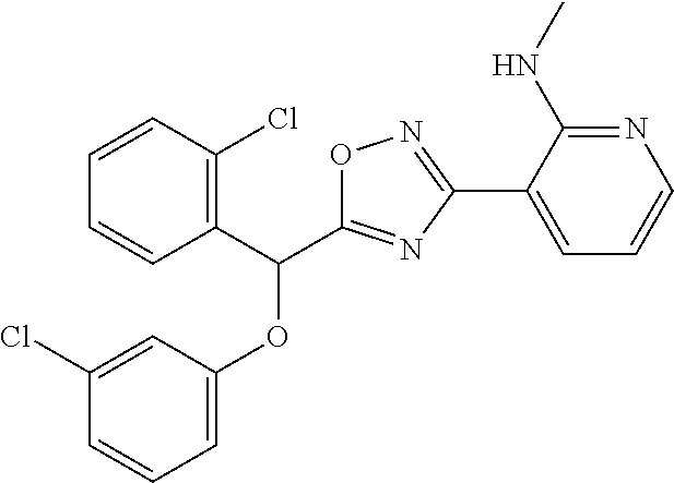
C1(Cl)=CC(OC(C2=C(Cl)C=CC=C2)C2=NC(C3=CC=CN=C3NC)=NO2)=CC=C1
